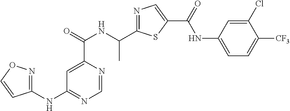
C1=NC(C(=O)NC(C2=NC=C(C(=O)NC3=CC=C([CF3])C(Cl)=C3)S2)C)=CC(NC2=NOC=C2)=N1
